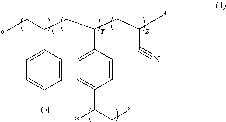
C1=C(C(C*)CC(CC(*)C#N)C2=CC=C(C(C*)*)C=C2)C=CC(O)=C1
